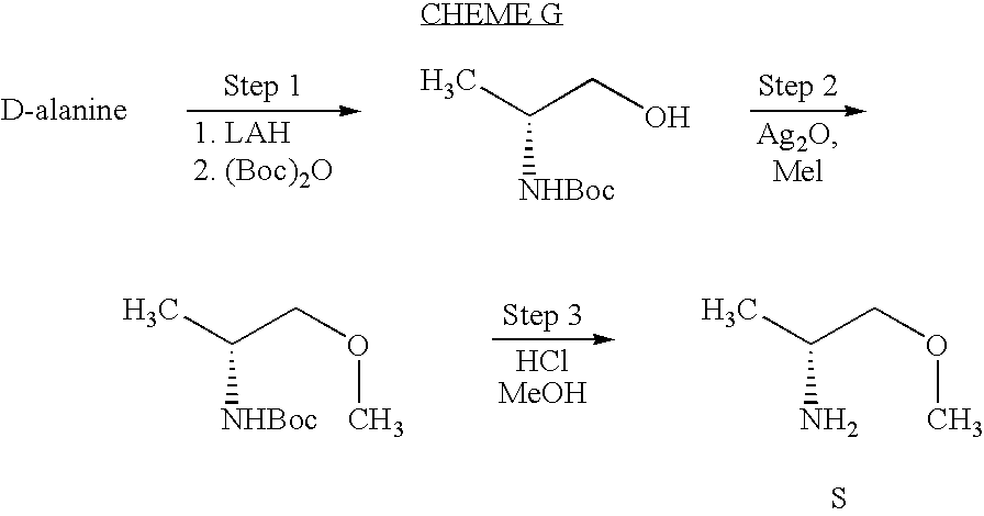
C(CO)(C)[NHBoc].C(COC)(C)[NHBoc].C(COC)(C)N.S
